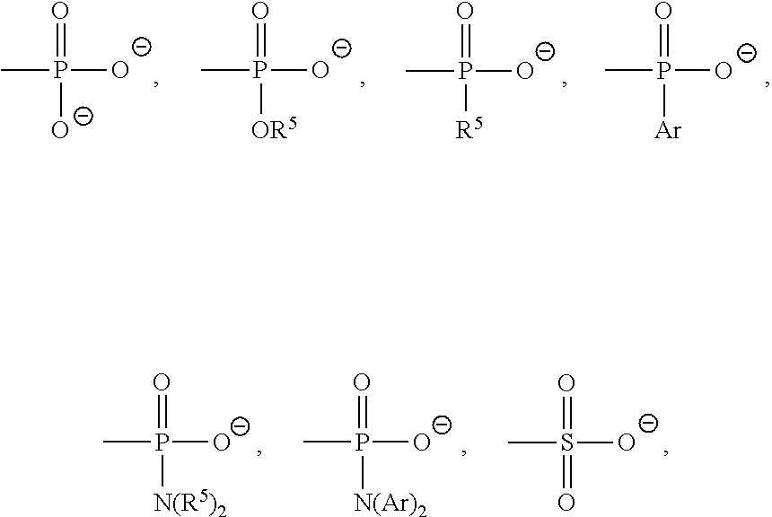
O=P(C)([O-])[O-].O=P(C)([OR5])[O-].O=P(C)([R5])[O-].O=P(C)([Ar])[O-].O=P(C)([N(R5)2])[O-].O=P(C)([N(Ar)2])[O-].O=S(C)(=O)[O-]
